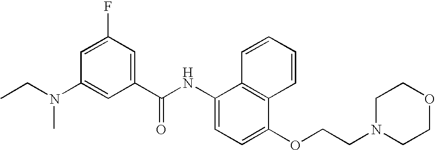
CCN(C)C1=CC(C(NC2=CC=C(OCCN3CCOCC3)C3=C2C=CC=C3)=O)=CC(F)=C1
